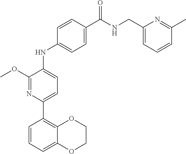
C1COC2=CC=CC(C3=CC=C(NC4=CC=C(C(NCC5=CC=CC(C)=N5)=O)C=C4)C(OC)=N3)=C2O1
